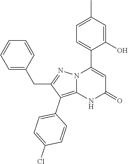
C1(O)=CC(C)=CC=C1C1=CC(=O)NC2=C(C3=CC=C(Cl)C=C3)C(CC3=CC=CC=C3)=NN12
